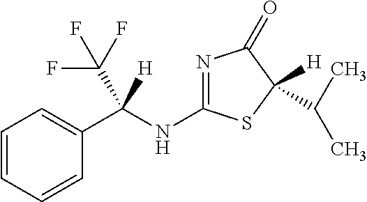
C1(C(NC2=NC(=O)C(C(C)C)([H])S2)([H])C(F)(F)F)=CC=CC=C1
